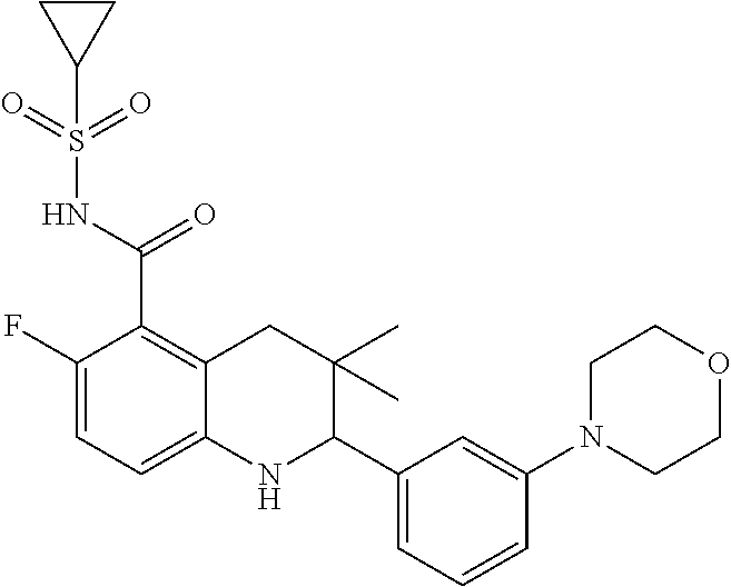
C1(F)=CC=C2C(=C1C(NS(=O)(=O)C1CC1)=O)CC(C)(C)C(C1=CC=CC(N3CCOCC3)=C1)N2
